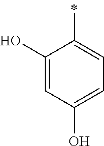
C1(O)=CC(O)=CC=C1C
